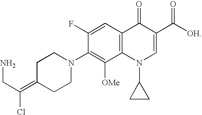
C1(F)=CC2=C(C([OMe])=C1N1CCC(=C(CN)Cl)CC1)N(C1CC1)C=C(C([OH])=O)C2=O
